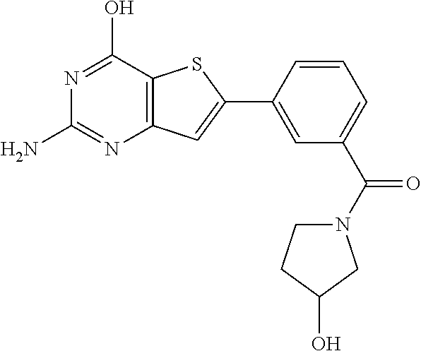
N1=C(N)N=C(O)C2=C1C=C(C1=CC(C(N3CCC(O)C3)=O)=CC=C1)S2
